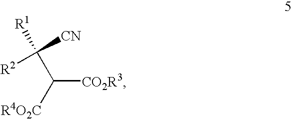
C([CO2R3])([R4O2C])C([CN])([R2])[R1]
